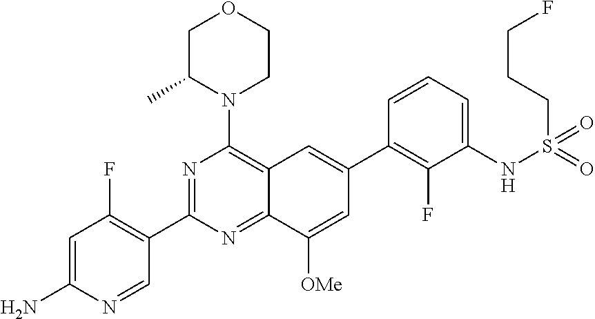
C12=NC(C3=C(F)C=C(N)N=C3)=NC(N3CCOCC3C)=C1C=C(C1=C(F)C(NS(CCCF)(=O)=O)=CC=C1)C=C2[OMe]
